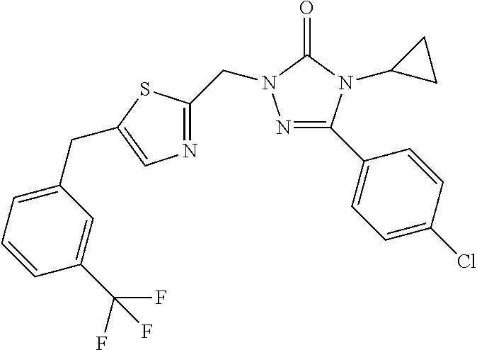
N1=C(C2=CC=C(Cl)C=C2)N(C2CC2)C(=O)N1CC1=NC=C(CC2=CC=CC(C(F)(F)F)=C2)S1
